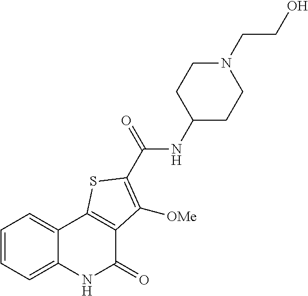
C12=CC=CC=C1NC(=O)C1=C2SC(C(=O)NC2CCN(CCO)CC2)=C1[OMe]
